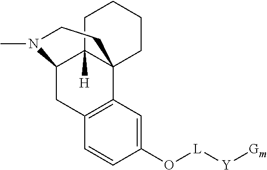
C1=CC(O[L][Y][Gm])=CC2=C1CC1C3([H])C2(CCCC3)CCN1C
